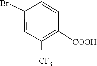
C1=C(Br)C=CC([COOH])=C1[CF3]
